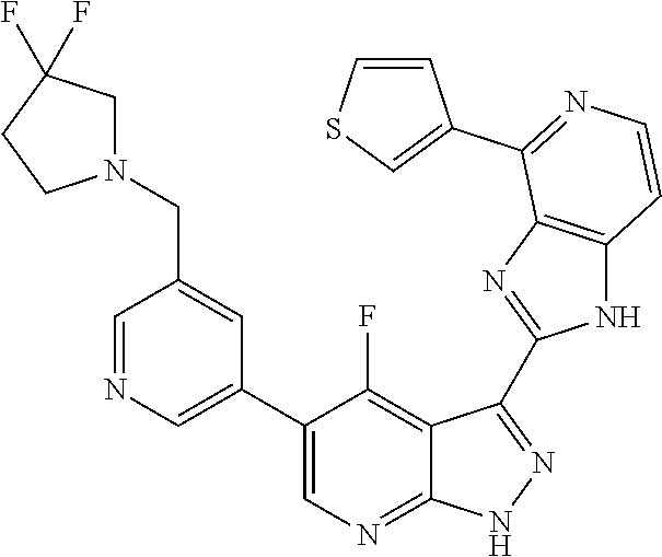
C1=NC=C(C2=CN=C3C(=C2F)C(C2=NC4=C(N2)C=CN=C4C2=CSC=C2)=N[N H]3)C=C1CN1CC(F)(F)CC1
